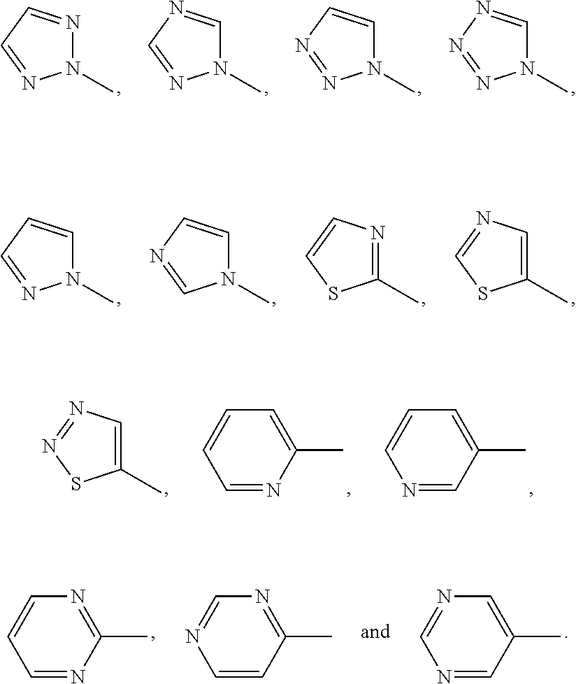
C1=CN(C)N=C1.C1=CN(C)C=N1.C1=CSC(C)=N1.N1=CSC(C)=C1.C1=NN(C)N=C1.N1=CN(C)N=C1.C1=CN(C)N=N1.N1=CN(C)N=N1.N1=NSC(C)=C1.C1=CC=NC(C)=C1.C1=CN=CC(C)=C1.C1=CC=NC(C)=N1.N1=CN=CC(C)=C1.C1=NC=CC(C)=N1
